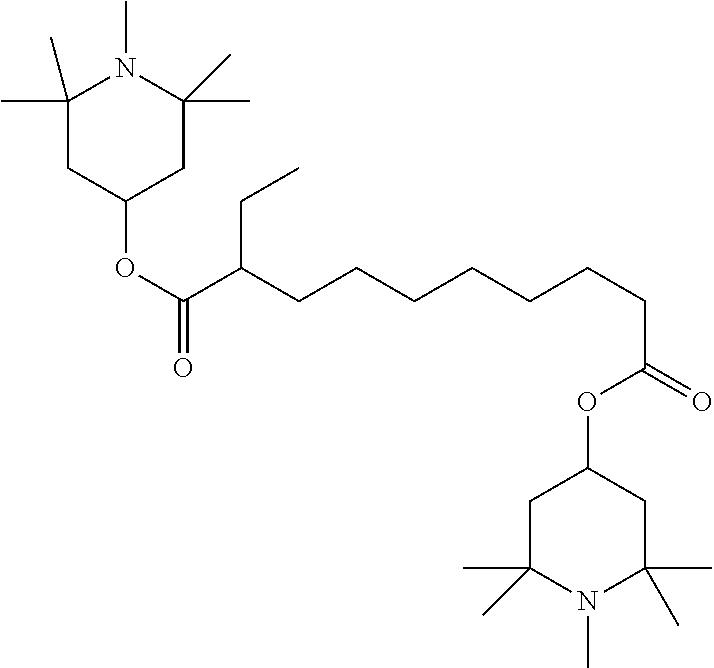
C1C(C)(C)N(C)C(C)(C)CC1OC(CCCCCCCC(C(=O)OC1CC(C)(C)N(C)C(C)(C)C1)CC)=O
